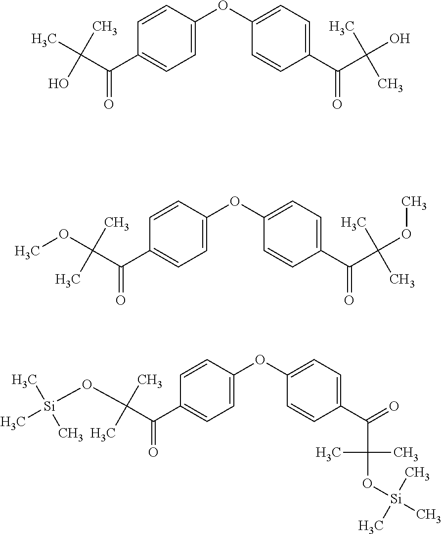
C1=C(OC2=CC=C(C(C(C)(C)O)=O)C=C2)C=CC(C(C(C)(O)C)=O)=C1.C1=C(OC2=CC=C(C(C(C)(C)OC)=O)C=C2)C=CC(C(C(C)(C)OC)=O)=C1.C1=C(OC2=CC=C(C(=O)C(C)(C)O[Si](C)(C)C)C=C2)C=CC(C(C(C)(C)O[Si](C)(C)C)=O)=C1
